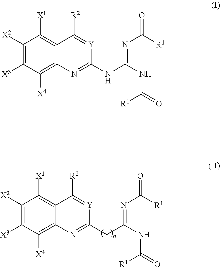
C1([X2])=C([X3])C([X4])=C2C(=C1[X1])C([R2])=[Y]C(CC(NC(=O)[R1])=NC(=O)[R1])=N2.C1([X2])=C([X3])C([X4])=C2C(=C1[X1])C([R2])=[Y]C(NC(NC(=O)[R1])=NC(=O)[R1])=N2
